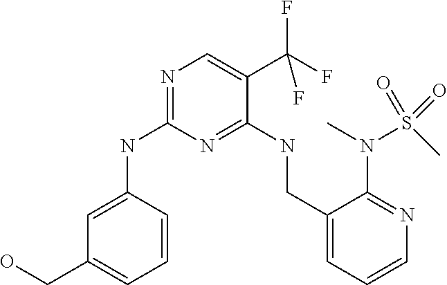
C1=C(NC2=NC=C(C(F)(F)F)C(NCC3=CC=CN=C3N(C)S(C)(=O)=O)=N2)C=CC=C1CO
